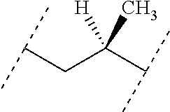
C(CC(C(C)C)(C)[H])(C)C
